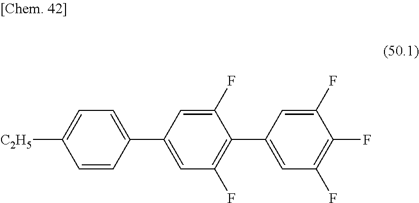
C1=CC(C2=CC(F)=C(C3=CC(F)=C(F)C(F)=C3)C(F)=C2)=CC=C1[C2H5]
